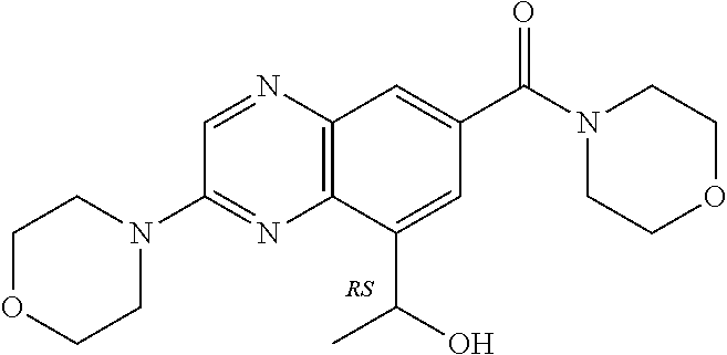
C1=NC2=C(N=C1N1CCOCC1)C(C(O)C)=CC(C(N1CCOCC1)=O)=C2
